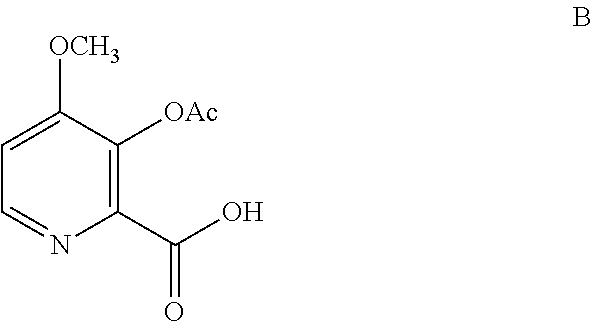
OC(C1=C([OAc])C([OCH3])=CC=N1)=O
